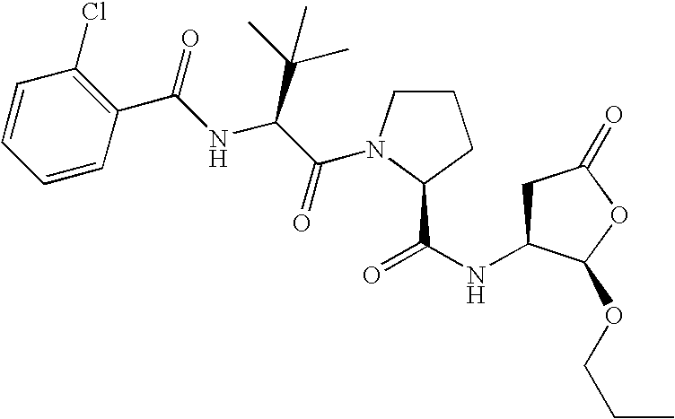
C1C(NC(=O)C2N(C(C(NC(C3=C(Cl)C=CC=C3)=O)C(C)(C)C)=O)CCC2)C(OCCC)OC1=O
